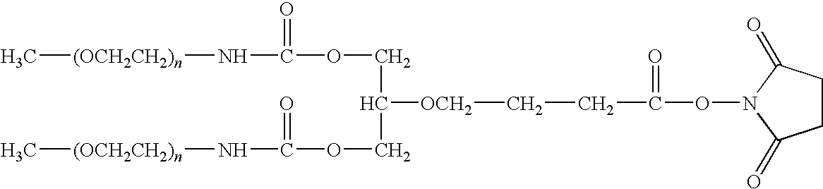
C(C(ON1C(=O)CCC1=O)=O)C[OCH2]C(COC(N[(OCH2CH2)n]C)=O)COC(N[(OCH2CH2)n]C)=O
